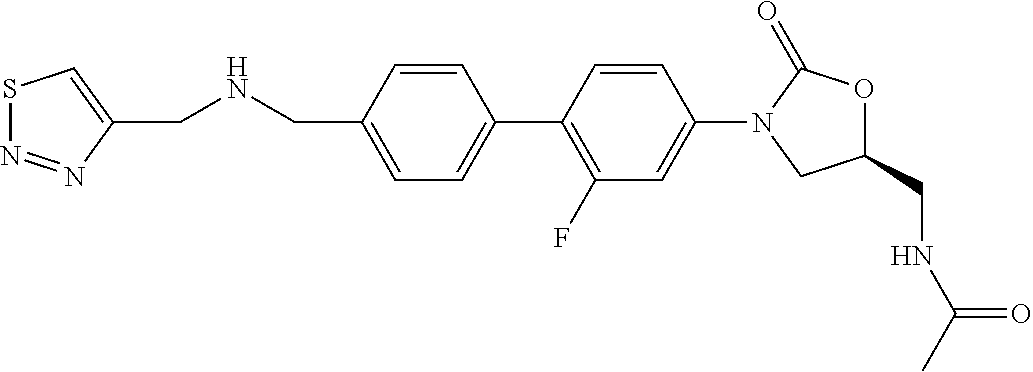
C1(CNC(C)=O)OC(=O)N(C2=CC(F)=C(C3=CC=C(CNCC4=CSN=N4)C=C3)C=C2)C1
